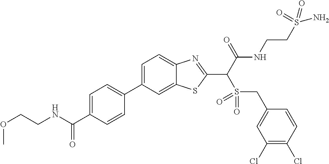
C1=C(C2=CC=C(C(NCCOC)=O)C=C2)C=C2C(=C1)N=C(C(C(NCCS(N)(=O)=O)=O)S(=O)(=O)CC1=CC(Cl)=C(Cl)C=C1)S2
